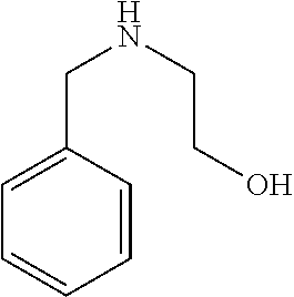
C1=CC(CNCCO)=CC=C1
